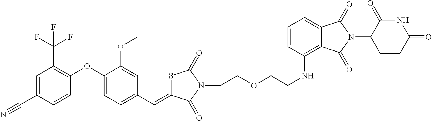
C(OCCNC1=C2C(=CC=C1)C(=O)N(C1CCC(=O)NC1=O)C2=O)CN1C(=O)C(=CC2=CC=C(OC3=C(C(F)(F)F)C=C(C#N)C=C3)C(OC)=C2)SC1=O
